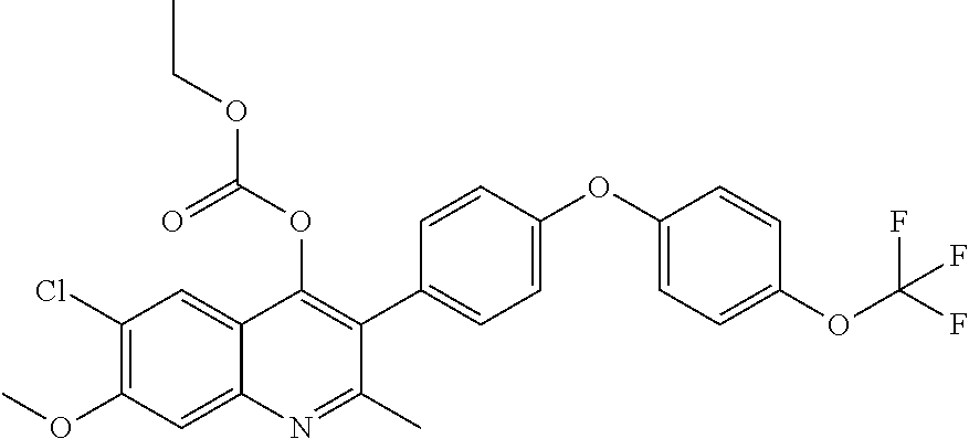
C1(Cl)=C(OC)C=C2C(=C1)C(OC(OCC)=O)=C(C1=CC=C(OC3=CC=C(OC(F)(F)F)C=C3)C=C1)C(C)=N2
